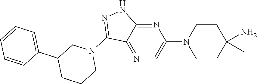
N1(C2=NNC3=NC(N4CCC(C)(N)CC4)=CN=C23)CC(C2=CC=CC=C2)CCC1
